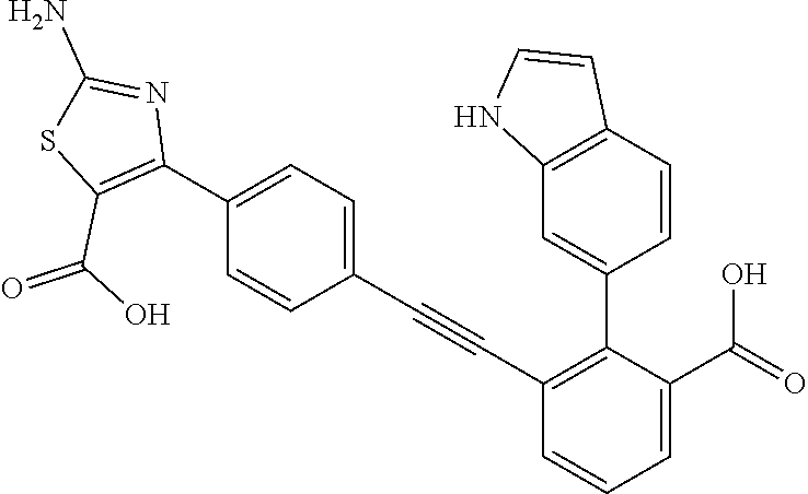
C1=C(C2=C(C(O)=O)SC(N)=N2)C=CC(C#CC2=C(C3=CC4=C(C=C3)C=CN4)C(C(=O)O)=CC=C2)=C1
